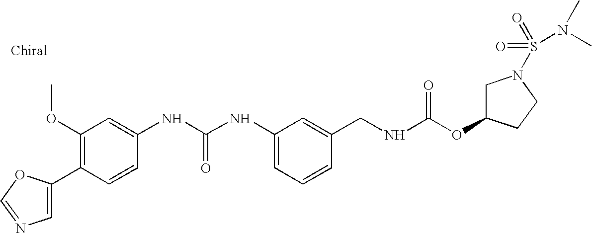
C1(C2=CN=CO2)=C(OC)C=C(NC(NC2=CC=CC(CNC(OC3CN(S(=O)(=O)N(C)C)CC3)=O)=C2)=O)C=C1
